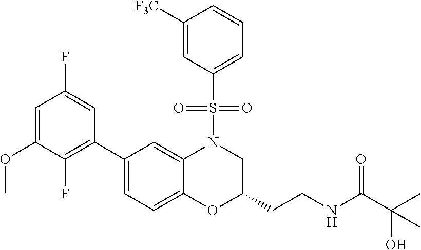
C1=C(OC)C(F)=C(C2=CC=C3C(=C2)N(S(C2=CC=CC([F3C])=C2)(=O)=O)CC(CCNC(=O)C(O)(C)C)O3)C=C1F
